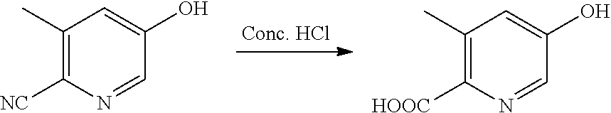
C1(C)=C([NC])N=CC(O)=C1.C1(C)=C([HOOC])N=CC(O)=C1
